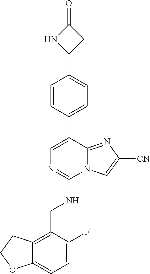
C12=CC=C(F)C(CNC3=NC=C(C4=CC=C(C5CC(=O)N5)C=C4)C4=NC([CN])=CN34)=C1CCO2
